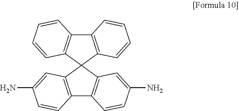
C12=C(C3(C4=C1C=CC=C4)C1=C(C4=C3C=C(N)C=C4)C=CC(N)=C1)C=CC=C2
